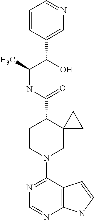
N1=C(N2CC3(C(C(NC(C)C(O)C4=CN=CC=C4)=O)CC2)CC3)C2=C(N=C1)NC=C2
